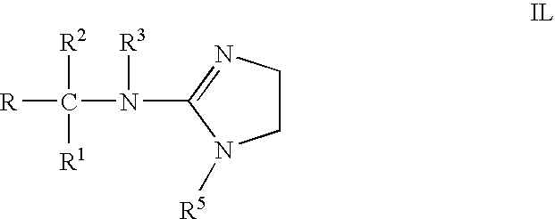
C1CN=C(N(C([R2])([R1])[R])[R3])N1[R5]
